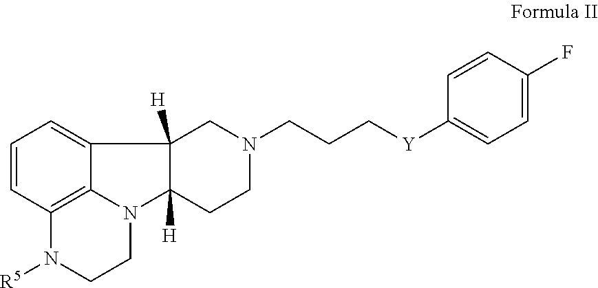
C1=CC2=C3C(=C1)C1([H])C([H])(N3CCN2[R5])CCN(CCC[Y]C2=CC=C(F)C=C2)C1
